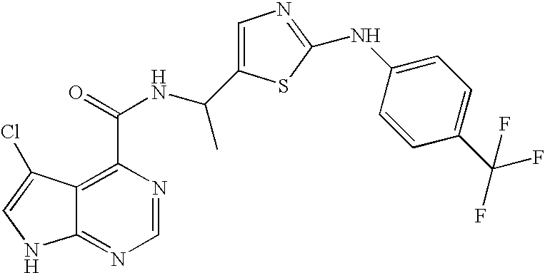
C12=NC=NC(C(=O)NC(C)C3=CN=C(NC4=CC=C(C(F)(F)F)C=C4)S3)=C1C(Cl)=CN2
